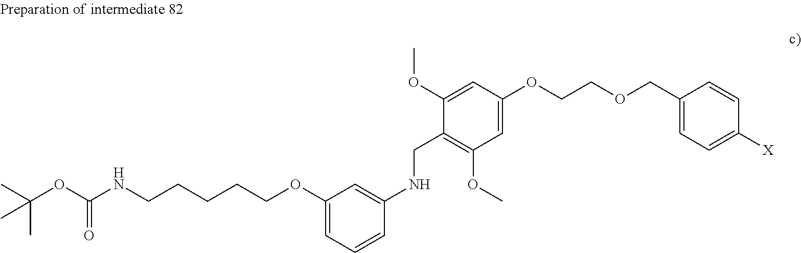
CC(OC(NCCCCCOC1=CC=CC(NCC2=C(OC)C=C(OCCOCC3=CC=C([X])C=C3)C=C2OC)=C1)=O)(C)C
